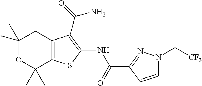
C1(C)(C)OC(C)(C)C2=C(C1)C(C(=O)N)=C(NC(C1=NN(C[CF3])C=C1)=O)S2
